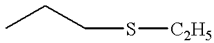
CCCS[C2H5]
